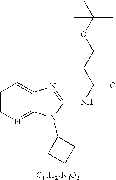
C1=CN=C2C(=C1)N=C(NC(=O)CCOC(C)(C)C)N2C1CCC1.[C17H24N4O2]
